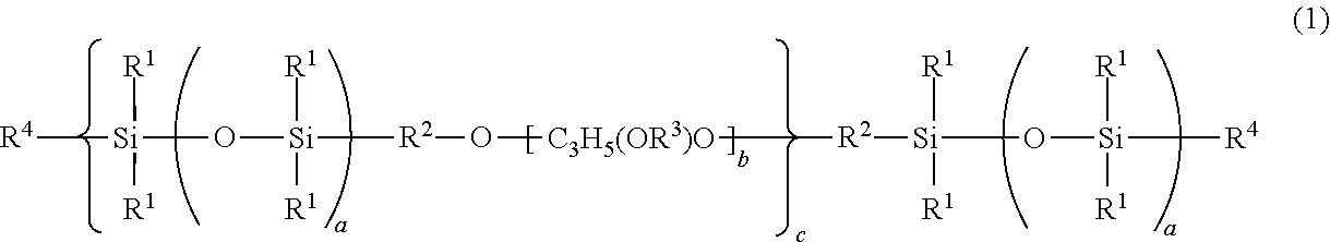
[R4][Si](O[Si]([R1])([R1])[R2]O[C3H5(OR3)O][R2][Si]([R1])([R1])O[Si]([R4])([R1])[R1])([R1])[R1]
